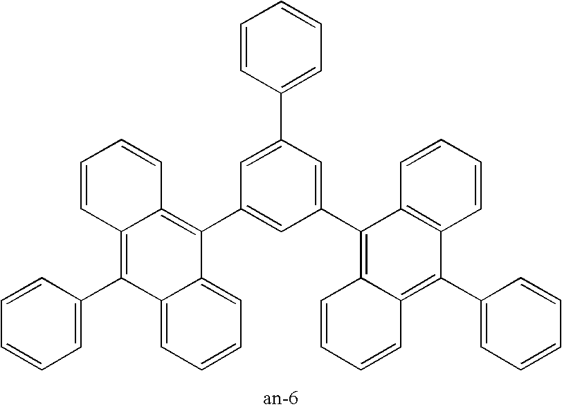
C1=CC=CC=C1C1=CC(C2=C3C(=C(C4=CC=CC=C4)C4=CC=CC=C24)C=CC=C3)=CC(C2=C3C(=C(C4=CC=CC=C4)C4=C2C=CC=C4)C=CC=C3)=C1
